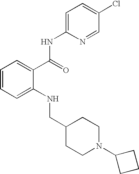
C1=CC=C(NCC2CCN(C3CCC3)CC2)C(C(NC2=CC=C(Cl)C=N2)=O)=C1
